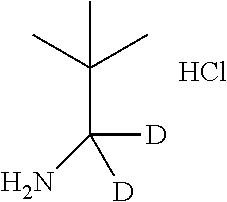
C(C([D])(N)[D])(C)(C)C.Cl
